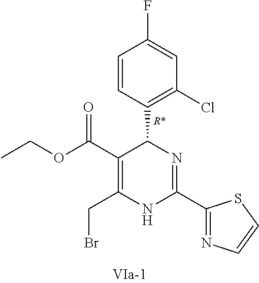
C1(C(OCC)=O)=C(CBr)NC(C2=NC=CS2)=NC1C1=C(Cl)C=C(F)C=C1
